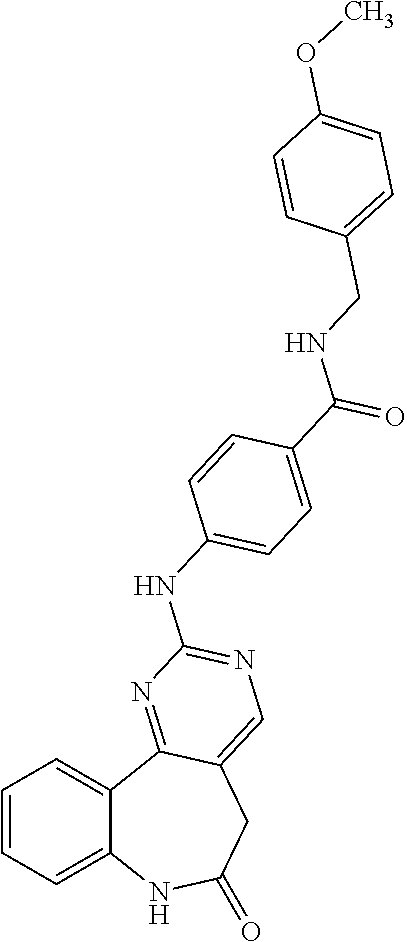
C1=CC=C2C(=C1)C1=NC(NC3=CC=C(C(=O)NCC4=CC=C(OC)C=C4)C=C3)=NC=C1CC(=O)N2
